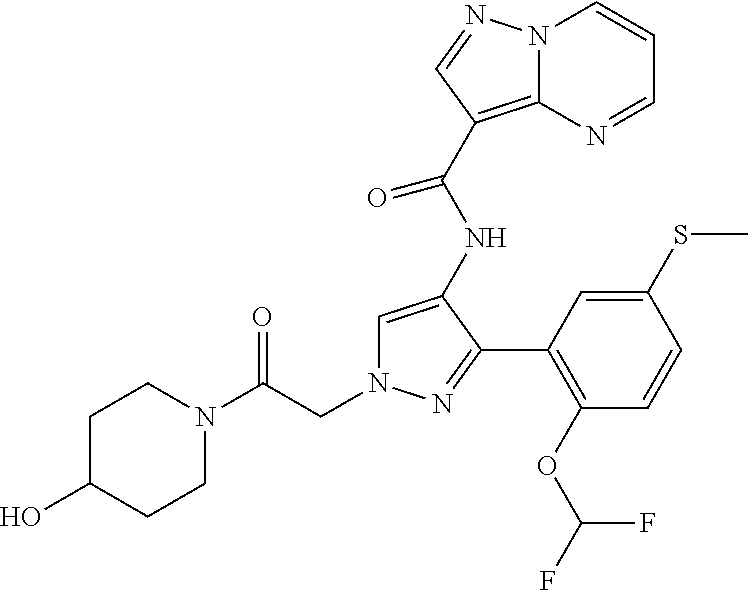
C1=C(NC(C2=C3N(C=CC=N3)N=C2)=O)C(C2=C(OC(F)F)C=CC(SC)=C2)=NN1CC(=O)N1CCC(O)CC1
